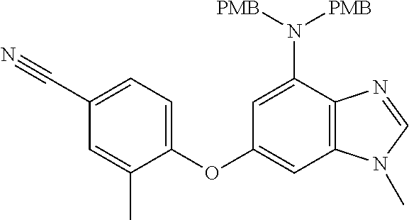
C1=C(OC2=CC3=C(C(N([PMB])[PMB])=C2)N=CN3C)C(C)=CC(C#N)=C1
